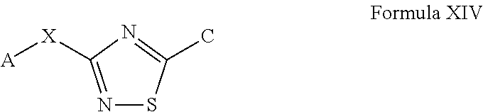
N1=C([X][A])N=C(C)S1
